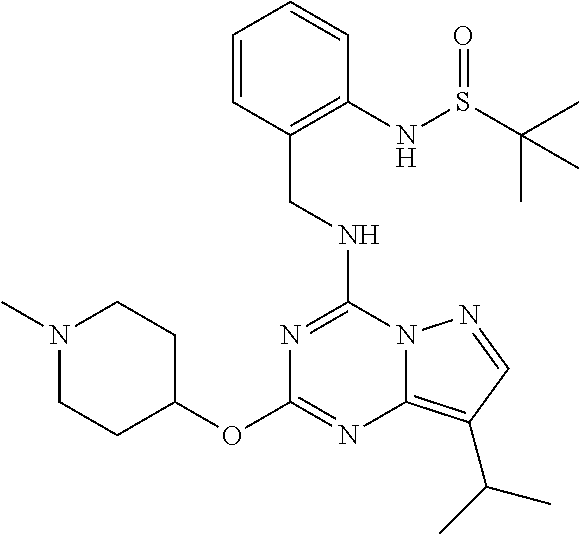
C(NC1=NC(OC2CCN(C)CC2)=NC2=C(C(C)C)C=NN12)C1=C(NS(C(C)(C)C)=O)C=CC=C1
